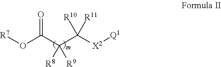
[R7]OC(C(C([X2][Q1])([R10])[R11])([R8])[R9])=O
